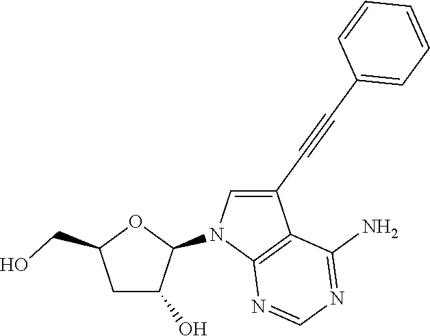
C1C(O)C(N2C3=C(C(C#CC4=CC=CC=C4)=C2)C(N)=NC=N3)OC1CO
